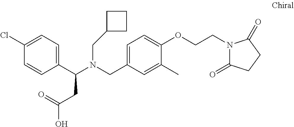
C1(C(N(CC2=CC=C(OCCN3C(=O)CCC3=O)C(C)=C2)CC2CCC2)CC(O)=O)=CC=C(Cl)C=C1
